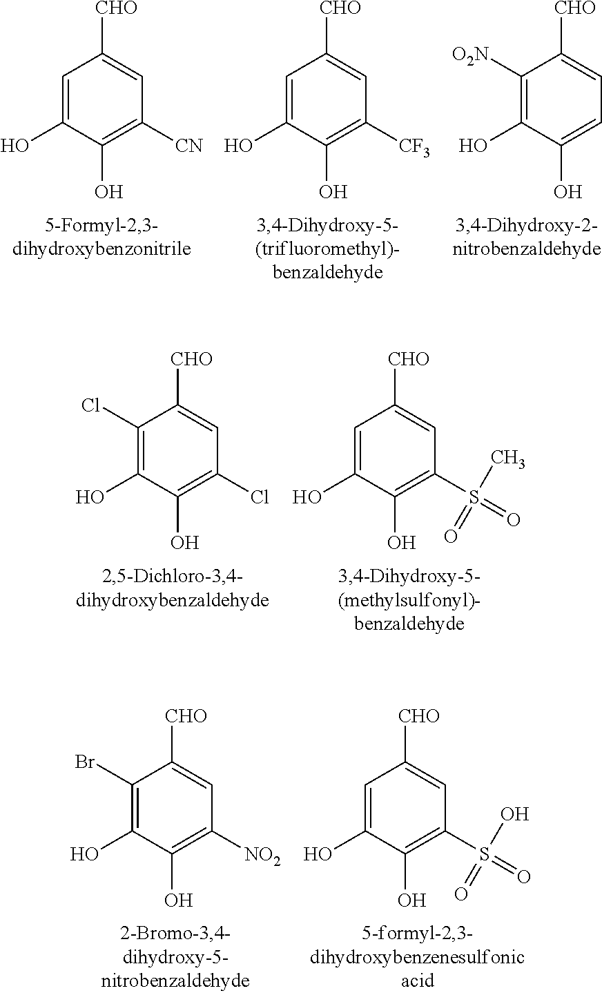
C1=C(O)C(O)=C([CN])C=C1[CHO].C1=C(O)C(O)=C([CF3])C=C1[CHO].C1([O2N])=C(O)C(O)=CC=C1[CHO].C1(Cl)=C(O)C(O)=C(Cl)C=C1[CHO].C1=C(O)C(O)=C(S(=O)(=O)C)C=C1[CHO].C1(Br)=C(O)C(O)=C([NO2])C=C1[CHO].C1=C(O)C(O)=C(S(=O)(=O)O)C=C1[CHO]
